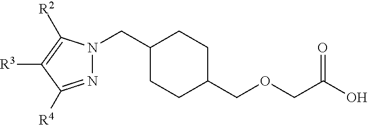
C1(CN2N=C([R4])C([R3])=C2[R2])CCC(COCC(=O)O)CC1
